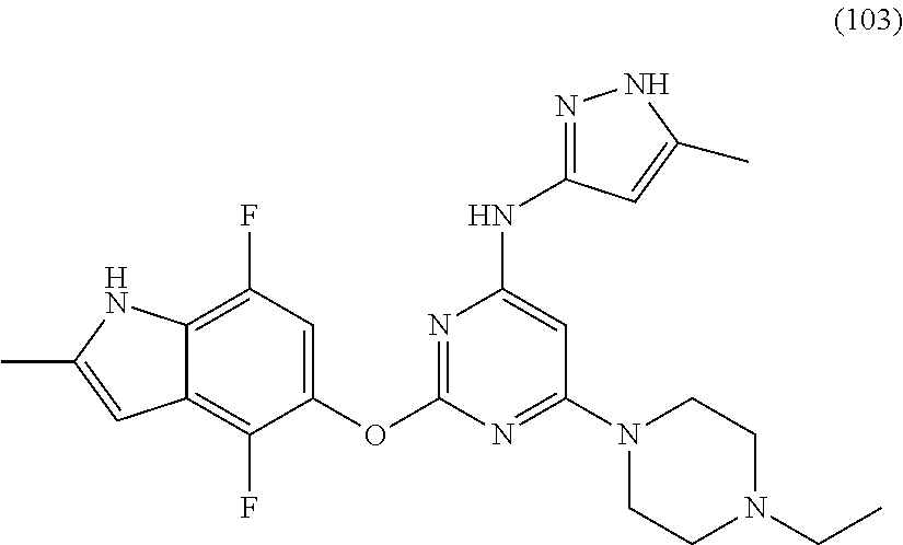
C12=C(F)C(OC3=NC(NC4=NNC(C)=C4)=CC(N4CCN(CC)CC4)=N3)=CC(F)=C1NC(C)=C2
